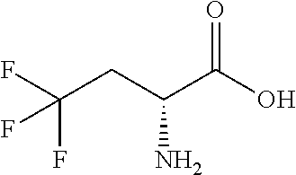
OC(C(CC(F)(F)F)N)=O
